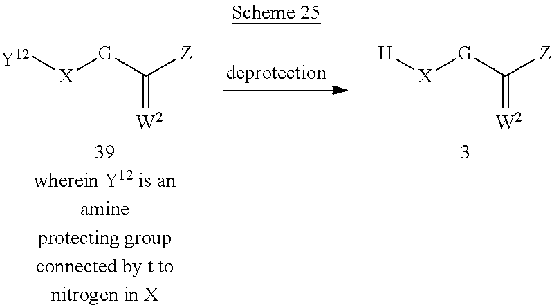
[H][X][G]C([Z])=[W2].[Y12][X][G]C([Z])=[W2]
